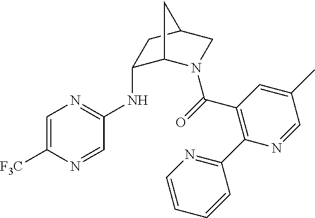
C1=C([F3C])N=CC(NC2C3N(C(=O)C4=C(C5=NC=CC=C5)N=CC(C)=C4)CC(C2)C3)=N1
